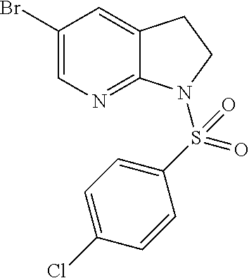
C1(Br)=CN=C2C(=C1)CCN2S(C1=CC=C(Cl)C=C1)(=O)=O
